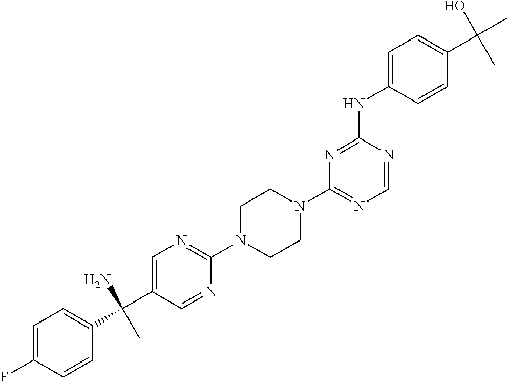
C1(N2CCN(C3=NC=C(C(C4=CC=C(F)C=C4)(N)C)C=N3)CC2)=NC=NC(NC2=CC=C(C(C)(O)C)C=C2)=N1
